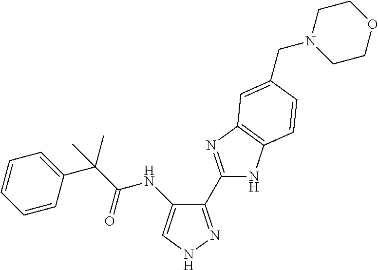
C(C(=O)NC1=CNN=C1C1=NC2=C(N1)C=CC(CN1CCOCC1)=C2)(C1=CC=CC=C1)(C)C
